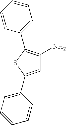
C1=C(C2=CC=CC=C2)SC(C2=CC=CC=C2)=C1N
